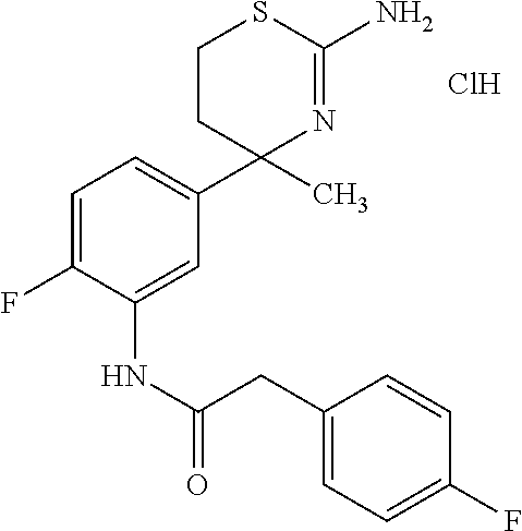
C1(C2(C)N=C(N)SCC2)=CC=C(F)C(NC(=O)CC2=CC=C(F)C=C2)=C1.Cl
